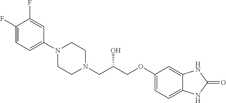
C1=C(OCC(CN2CCN(C3=CC=C(F)C(F)=C3)CC2)O)C=C2C(=C1)NC(=O)N2
